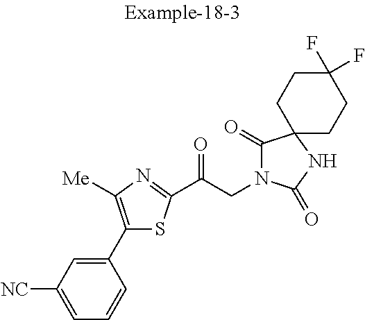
C1=C([NC])C=C(C2=C([Me])N=C(C(CN3C(=O)C4(NC3=O)CCC(F)(F)CC4)=O)S2)C=C1
